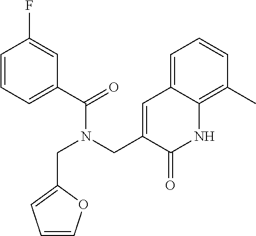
C1=CC=C(C(N(CC2=CC=CO2)CC2=CC3=CC=CC(C)=C3NC2=O)=O)C=C1F
